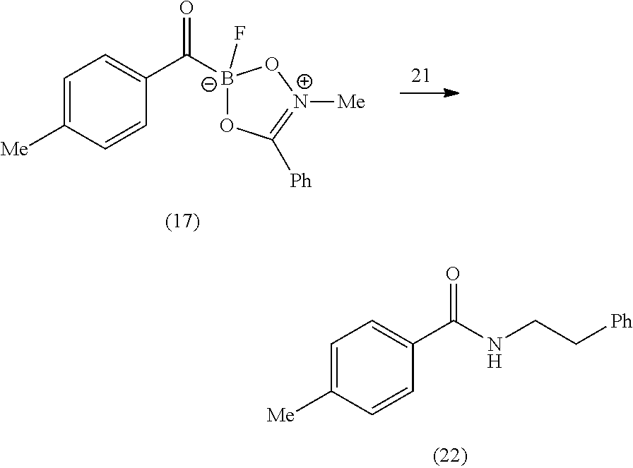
C1=C([Me])C=CC(C([B-]2(F)OC([Ph])=[N+]([Me])O2)=O)=C1.C1=C([Me])C=CC(C(NCC[Ph])=O)=C1
